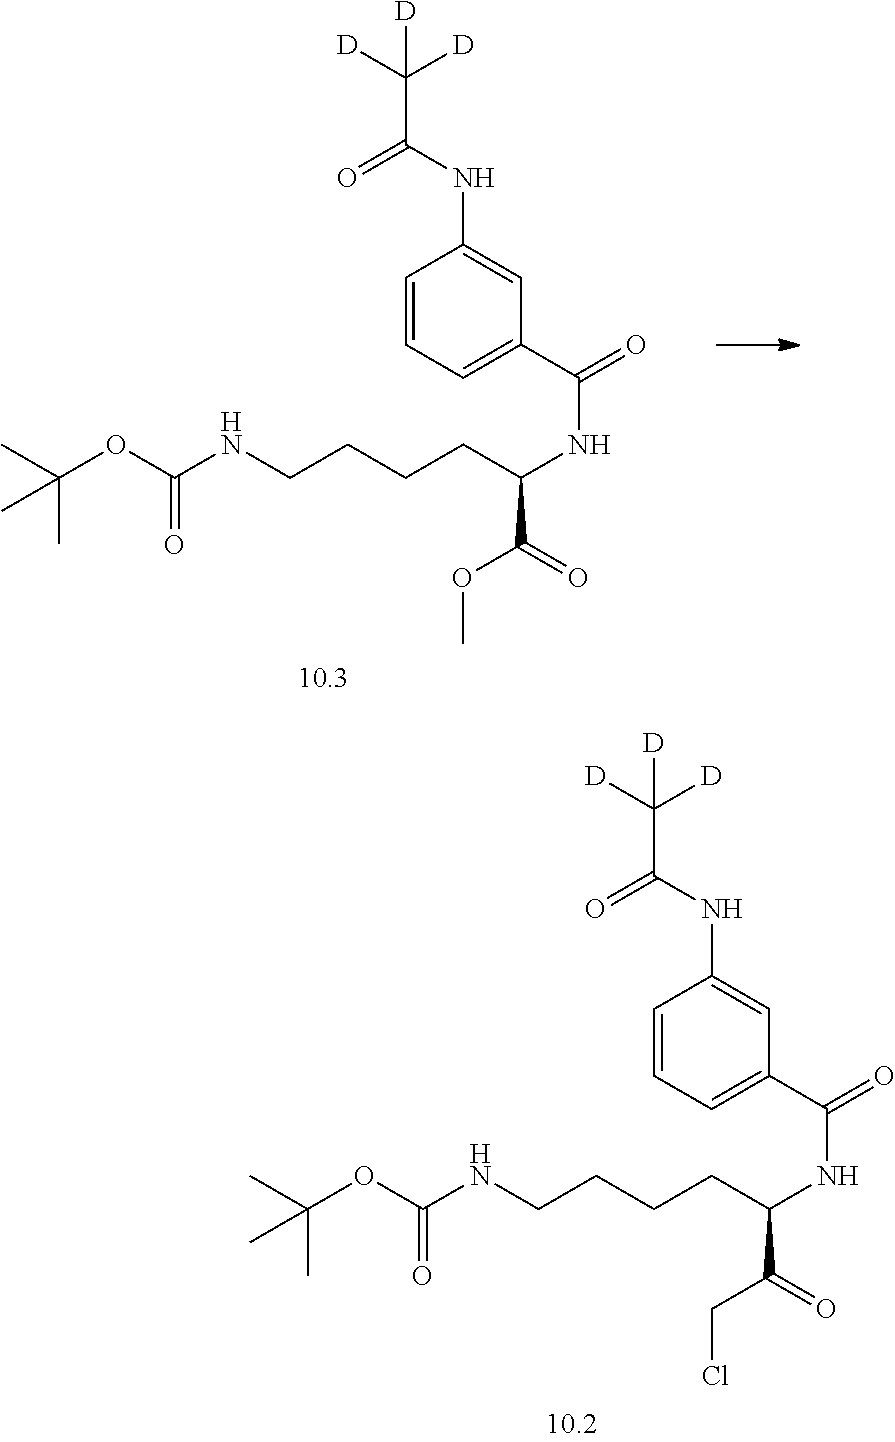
C1(NC(=O)C([D])([D])[D])=CC(C(=O)NC(CCCCNC(=O)OC(C)(C)C)C(=O)OC)=CC=C1.C1(NC(=O)C([D])([D])[D])=CC(C(=O)NC(CCCCNC(=O)OC(C)(C)C)C(=O)CCl)=CC=C1
